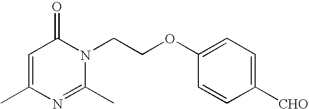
C1=C(C)N=C(C)N(CCOC2=CC=C([CHO])C=C2)C1=O
